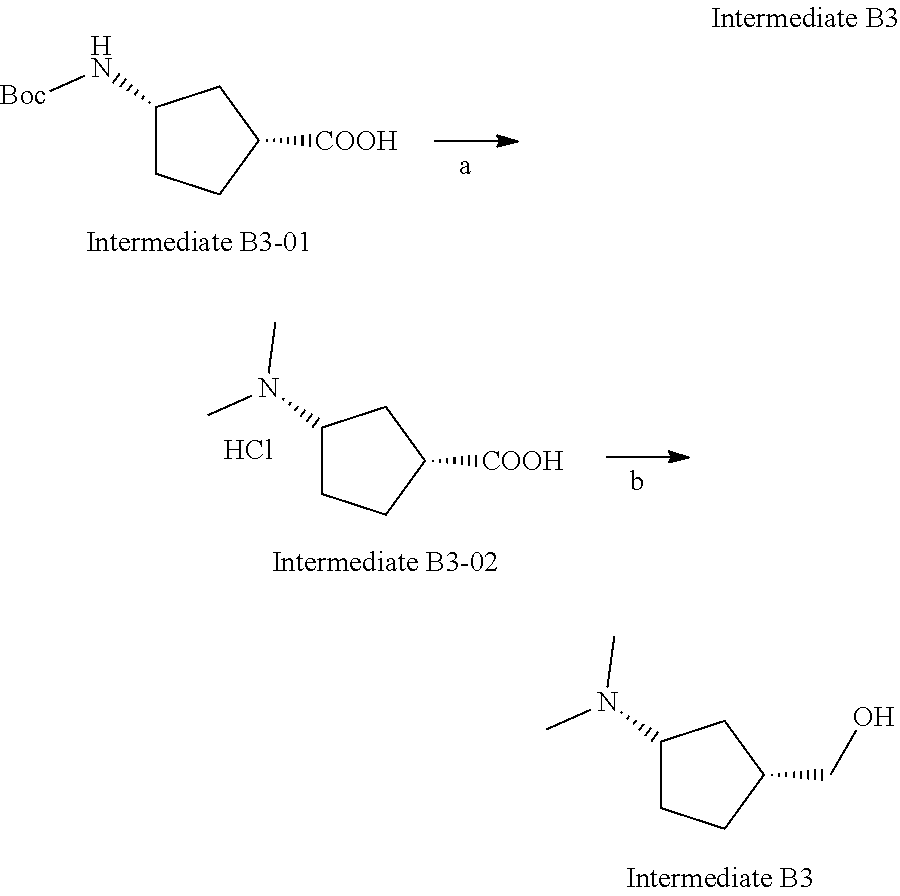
C1(N(C)C)CCC(CO)C1.C1(N[Boc])CCC([COOH])C1.C1(N(C)C)CCC([COOH])C1.Cl
